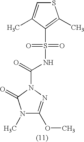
N1(C)C(OC)=NN(C(=O)NS(C2=C(C)SC=C2C)(=O)=O)C1=O
